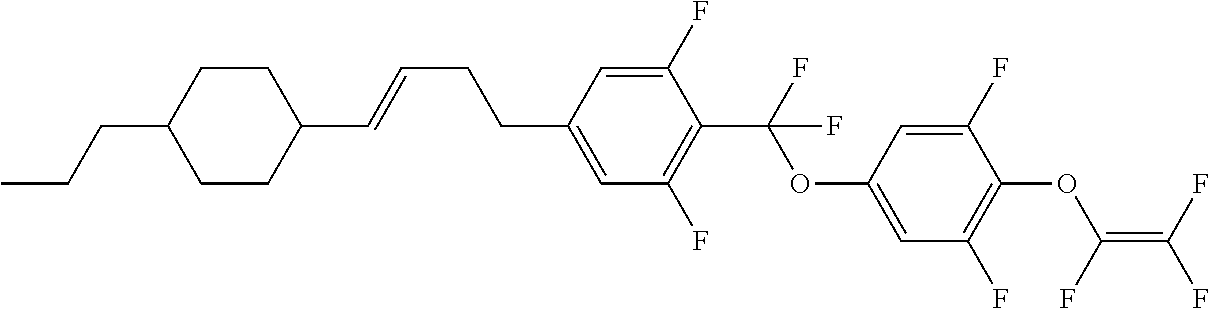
C1(C=CCCC2=CC(F)=C(C(OC3=CC(F)=C(OC(=C(F)F)F)C(F)=C3)(F)F)C(F)=C2)CCC(CCC)CC1
